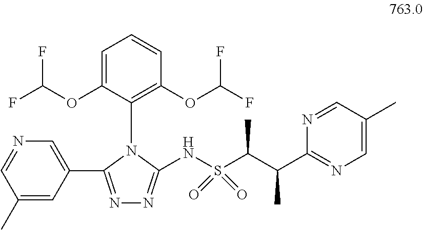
C1(C)=CC(C2=NN=C(NS(C(C(C3=NC=C(C)C=N3)C)C)(=O)=O)N2C2=C(OC(F)F)C=CC=C2OC(F)F)=CN=C1
